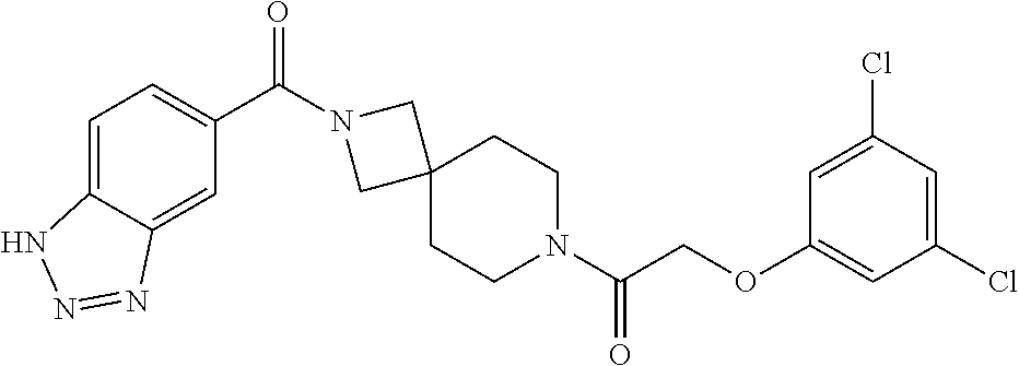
C1=C2C(=CC(C(=O)N3CC4(C3)CCN(C(COC3=CC(Cl)=CC(Cl)=C3)=O)CC4)=C1)N=NN2
